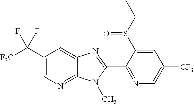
C1(C([F3C])(F)F)=CN=C2C(=C1)N=C(C1=NC=C([CF3])C=C1S(CC)=O)N2C
